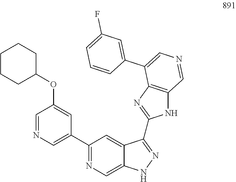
C1(C2=NC=C3C(=C2)C(C2=NC4=C(N2)C=NC=C4C2=CC(F)=CC=C2)=NN3)=CN=CC(OC2CCCCC2)=C1
